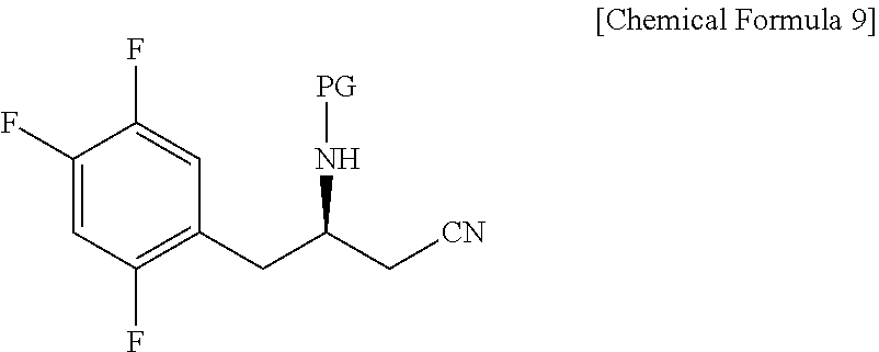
C1(F)=CC(F)=C(CC(C[CN])N[PG])C=C1F
